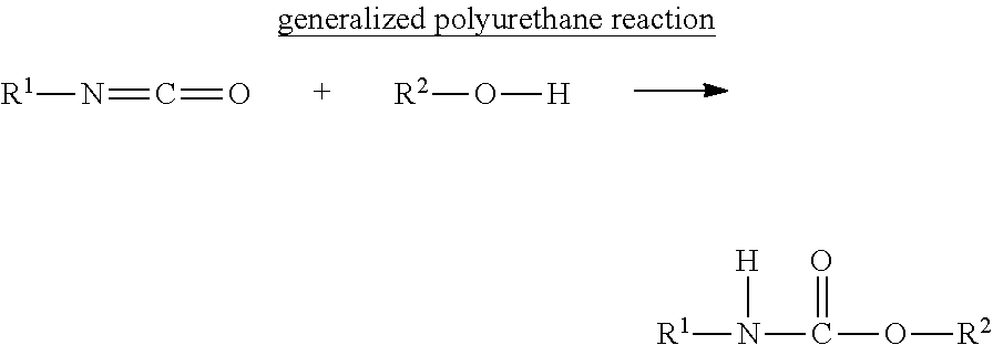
N(=C=O)[R1].[R2]O[H].N(C(O[R2])=O)([R1])[H]
